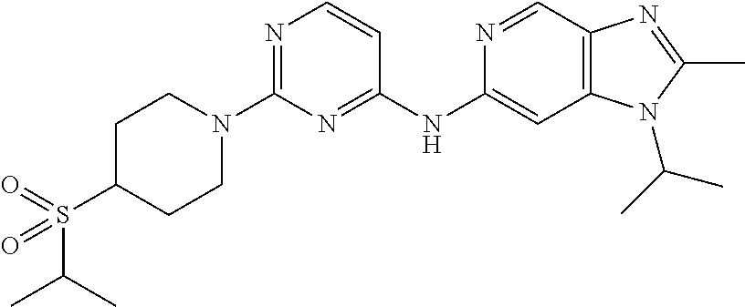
C1(N2CCC(S(C(C)C)(=O)=O)CC2)=NC=CC(NC2=CC3=C(C=N2)N=C(C)N3C(C)C)=N1
